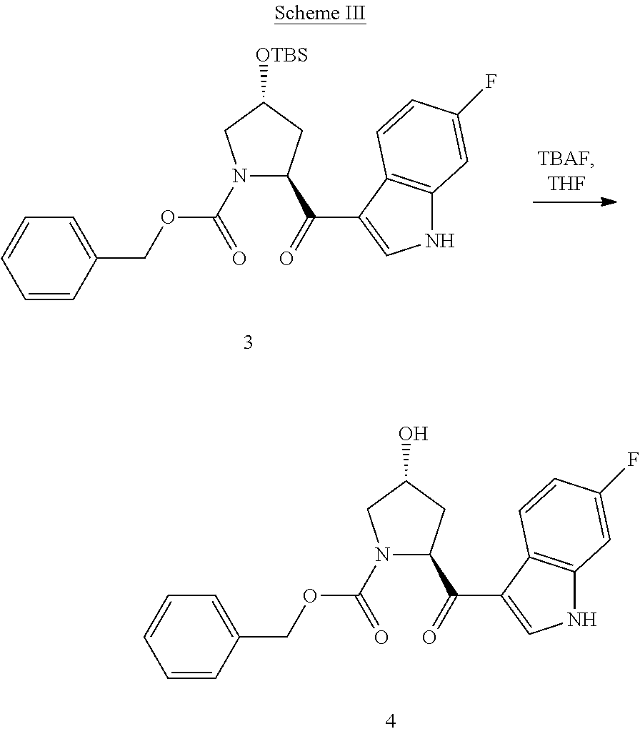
C1=CC(COC(N2C(C(=O)C3=CNC4=C3C=CC(F)=C4)CC([OTBS])C2)=O)=CC=C1.C1=CC(COC(N2C(C(=O)C3=CNC4=C3C=CC(F)=C4)CC(O)C2)=O)=CC=C1
